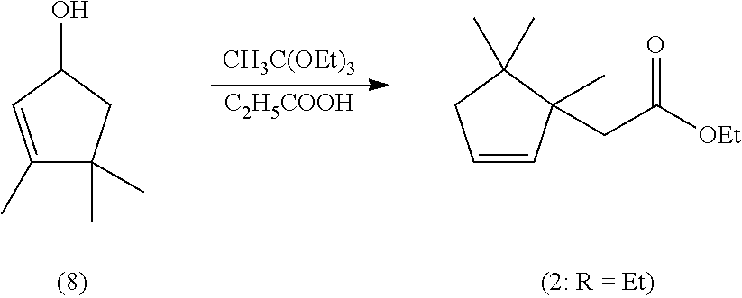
[CH3C(OEt)3].[C2H5COOH].C1(C)=CC(O)CC1(C)C.C1=CC(C)(CC([OEt])=O)C(C)(C)C1
